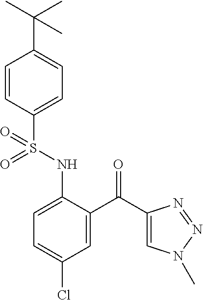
C1=C(NS(C2=CC=C(C(C)(C)C)C=C2)(=O)=O)C(C(C2=CN(C)N=N2)=O)=CC(Cl)=C1
